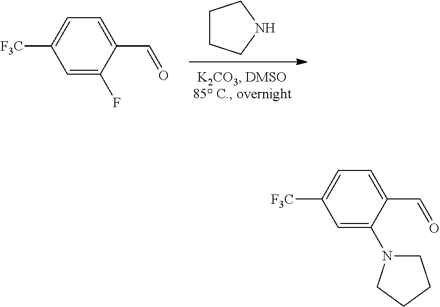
C1CCNC1.C1=C(F)C(C=O)=CC=C1[F3C].C1=C(N2CCCC2)C(C=O)=CC=C1[F3C]
